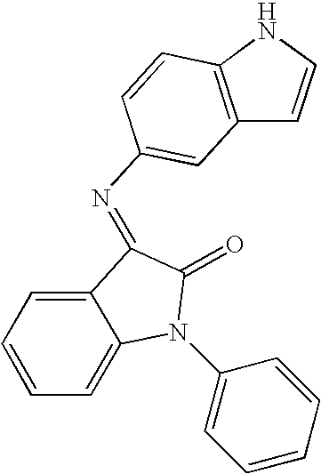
C12=CC=CC=C1N(C1=CC=CC=C1)C(=O)C2=NC1=CC2=C(NC=C2)C=C1
